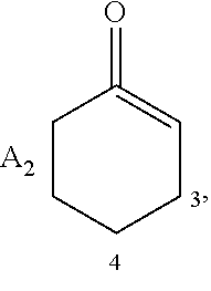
C1CCCC=C1=O.[A2]
